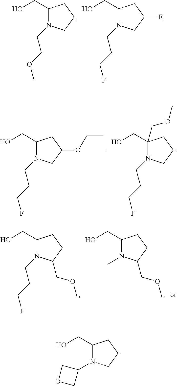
C1(CO)N(C2COC2)CCC1.C1(CO)N(CCOC)CCC1.C1(CO)N(CCCF)CC(F)C1.C1(CO)(COC)N(CCCF)CCC1.C1(CO)N(CCCF)CC(OCC)C1.C1(CO)N(C)C(COC)CC1.C1(CO)N(CCCF)C(COC)CC1
